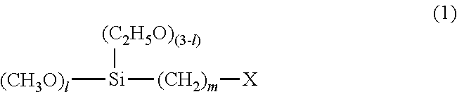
[(CH3O)l][Si]([(CH2)m][X])[(C2H5O)(3-l)]
